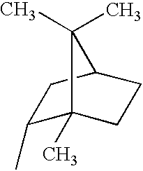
C1(C)C2(C)CCC(C1)C2(C)C
